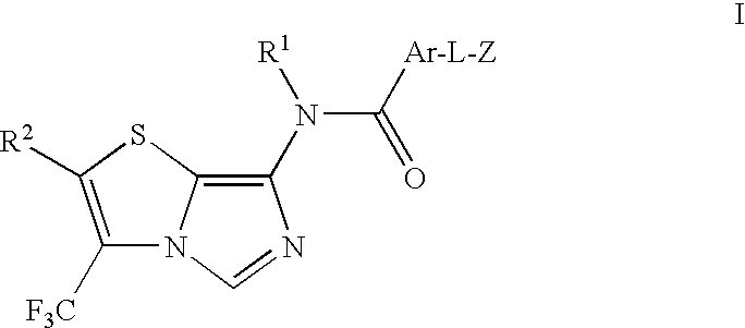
C1(N([R1])C([Ar-L-Z])=O)=C2N(C=N1)C([F3C])=C([R2])S2
